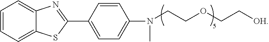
C1=CC=C2C(=C1)N=C(C1=CC=C(N(CCOCC[OH])C)C=C1)S2
